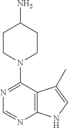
N1=C(N2CCC(N)CC2)C2=C(N=C1)NC=C2C
